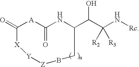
C1(=O)[A]C(=O)NC(C(C(N[Rc])([R2])[R3])O)CB[Z][Y][X]1
